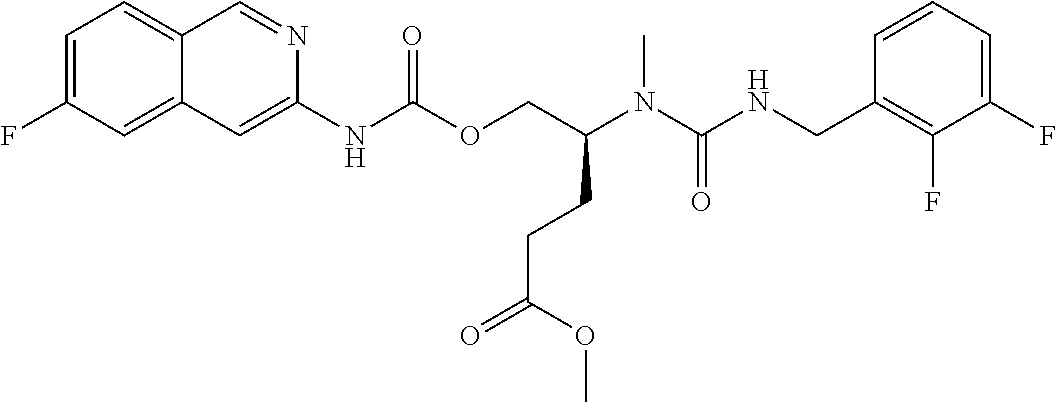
C1=CC(CNC(N(C(COC(NC2=CC3=CC(F)=CC=C3C=N2)=O)CCC(=O)OC)C)=O)=C(F)C(F)=C1
